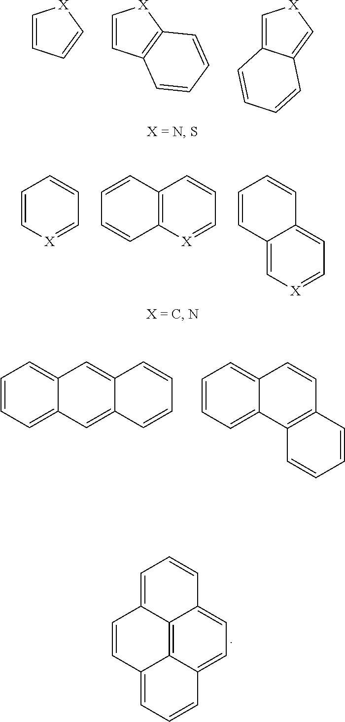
C1=CC=C[X]1.C1=CC2=C([X]1)C=CC=C2.C1=C2C(=C[X]1)C=CC=C2.C1=C[X]=CC=C1.C12=C([X]=CC=C1)C=CC=C2.C12=C[X]=CC=C1C=CC=C2.C1=CC=C2C(=C1)C=C1C(=C2)C=CC=C1.C1=CC=C2C(=C1)C=CC1=C2C=CC=C1.C12=C3C4=CC=C1C=CC=C2C=CC3=CC=C4
